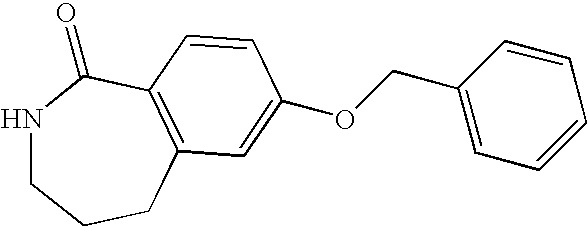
N1CCCC2=C(C1=O)C=CC(OCC1=CC=CC=C1)=C2
